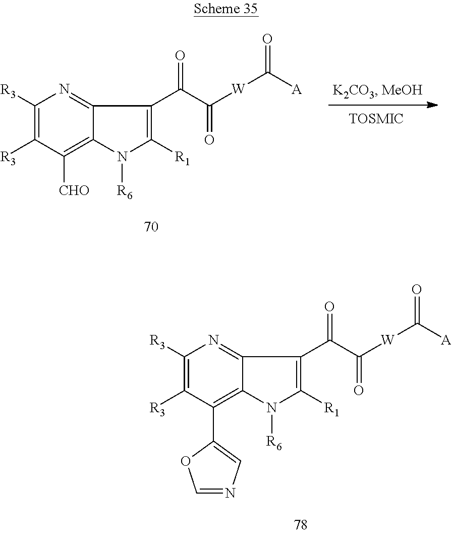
N1=C2C(=C([CHO])C([R3])=C1[R3])N([R6])C([R1])=C2C(C([W]C([A])=O)=O)=O.N1=C2C(=C(C3=CN=CO3)C([R3])=C1[R3])N([R6])C([R1])=C2C(C([W]C([A])=O)=O)=O
